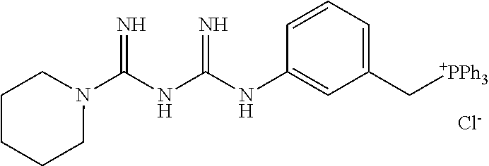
N1(C(NC(NC2=CC(C[+PPh3])=CC=C2)=N)=N)CCCCC1.[Cl-]
